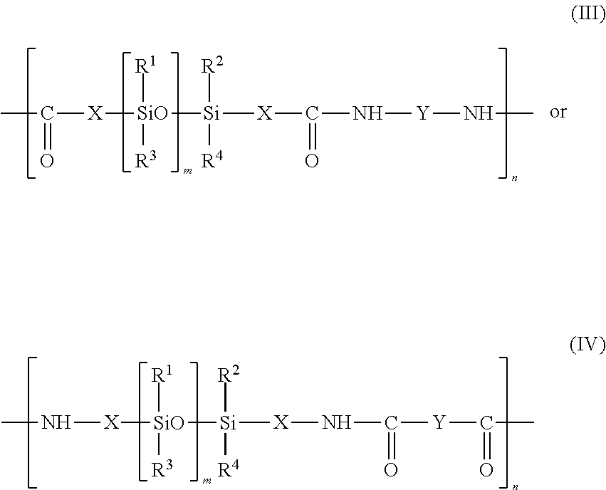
CC([X][SiO]([Si]([X]C(N[Y]NC)=O)([R2])[R4])([R1])[R3])=O.CN[X][SiO]([Si]([X]NC([Y]C(C)=O)=O)([R2])[R4])([R1])[R3]
